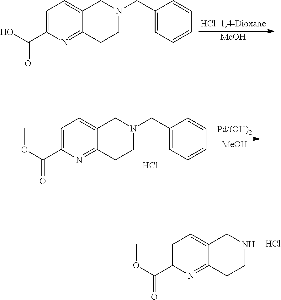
[MeOH].C1=C(C(O)=O)N=C2C(=C1)CN(CC1=CC=CC=C1)CC2.[MeOH].C1=C(C(OC)=O)N=C2C(=C1)CN(CC1=CC=CC=C1)CC2.Cl.C1=C(C(OC)=O)N=C2C(=C1)CNCC2.Cl
